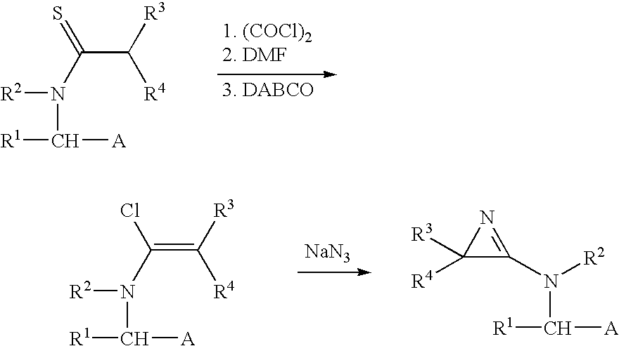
C(C([R3])[R4])(N(C([A])[R1])[R2])=S.[NaN3].C(=C([R3])[R4])(N(C([A])[R1])[R2])Cl.C1([R3])([R4])C(N([R2])C([R1])[A])=N1
